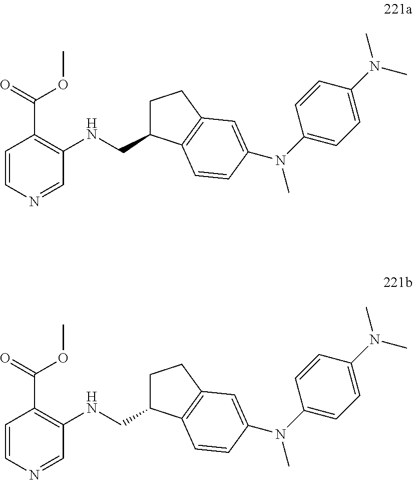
C1=CN=CC(NCC2CCC3=C2C=CC(N(C2=CC=C(N(C)C)C=C2)C)=C3)=C1C(=O)OC.C1=CN=CC(NCC2CCC3=C2C=CC(N(C2=CC=C(N(C)C)C=C2)C)=C3)=C1C(=O)OC
